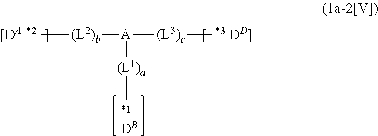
C[(L2)b][A]([(L1)a]C)[(L3)c]C.[DB]
